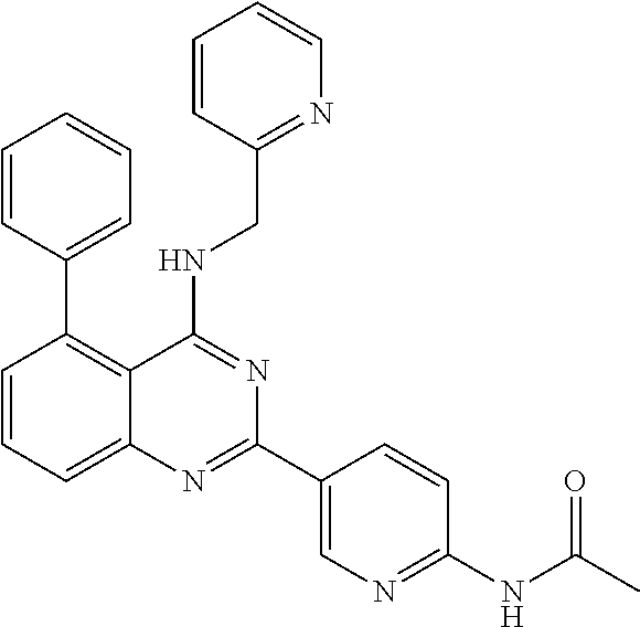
C1=CC=C2C(=C1C1=CC=CC=C1)C(NCC1=NC=CC=C1)=NC(C1=CN=C(NC(C)=O)C=C1)=N2
